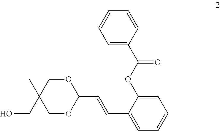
C1OC(C=CC2=CC=CC=C2OC(C2=CC=CC=C2)=O)OCC1(C)CO
